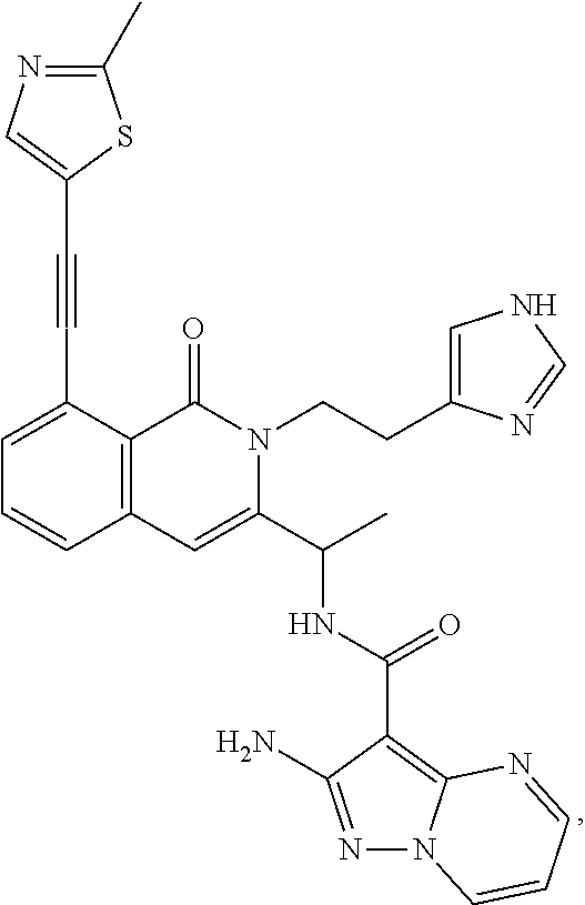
C12=C(C(C#CC3=CN=C(C)S3)=CC=C1)C(=O)N(CCC1=CNC=N1)C(C(C)NC(C1=C3N(N=C1N)C=CC=N3)=O)=C2
